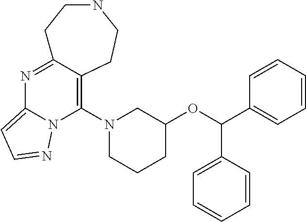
N1CCC2=NC3=CC=NN3C(N3CC(OC(C4=CC=CC=C4)C4=CC=CC=C4)CCC3)=C2CC1
